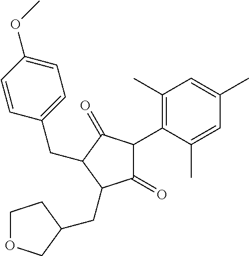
C1(=O)C(C2=C(C)C=C(C)C=C2C)C(=O)C(CC2=CC=C(OC)C=C2)C1CC1COCC1
